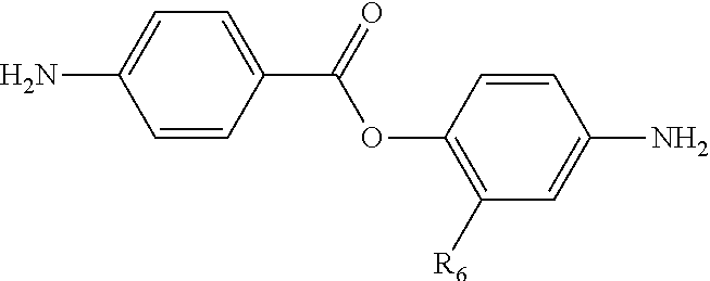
NC1=CC=C(C(OC2=C([R6])C=C(N)C=C2)=O)C=C1
